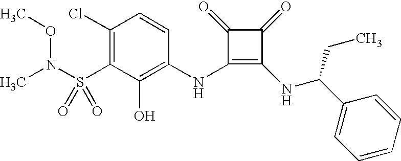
S(C1=C(Cl)C=CC(NC2=C(NC(CC)C3=CC=CC=C3)C(=O)C2=O)=C1O)(N(C)OC)(=O)=O
